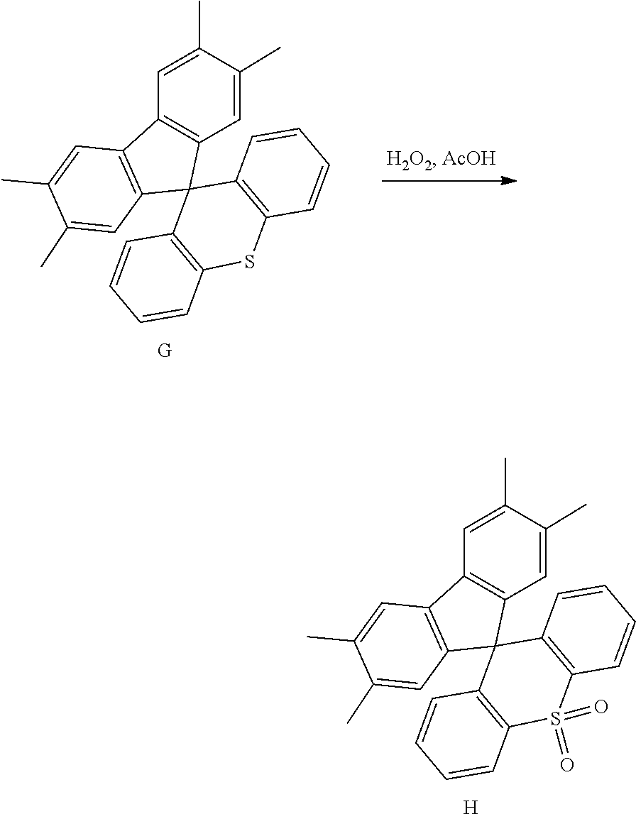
C1=C(C)C(C)=CC2=C1C1=C(C23C2=C(C=CC=C2)SC2=C3C=CC=C2)C=C(C)C(C)=C1.C1=C(C)C(C)=CC2=C1C1=C(C23C2=C(C=CC=C2)S(=O)(=O)C2=C3C=CC=C2)C=C(C)C(C)=C1.[H]
